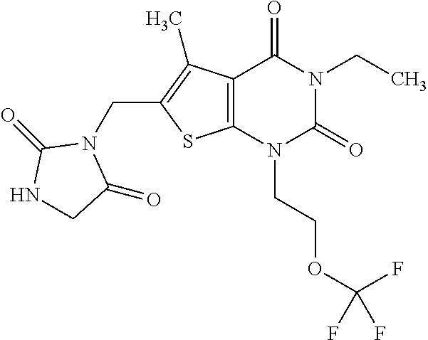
C12=C(N(CCOC(F)(F)F)C(=O)N(CC)C1=O)SC(CN1C(=O)NCC1=O)=C2C
